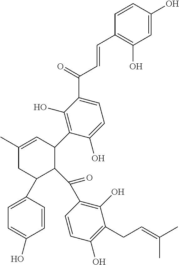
C1=CC(O)=CC(O)=C1C=CC(C1=CC=C(O)C(C2C=C(C)CC(C3=CC=C(O)C=C3)C2C(=O)C2=C(O)C(CC=C(C)C)=C(O)C=C2)=C1O)=O
